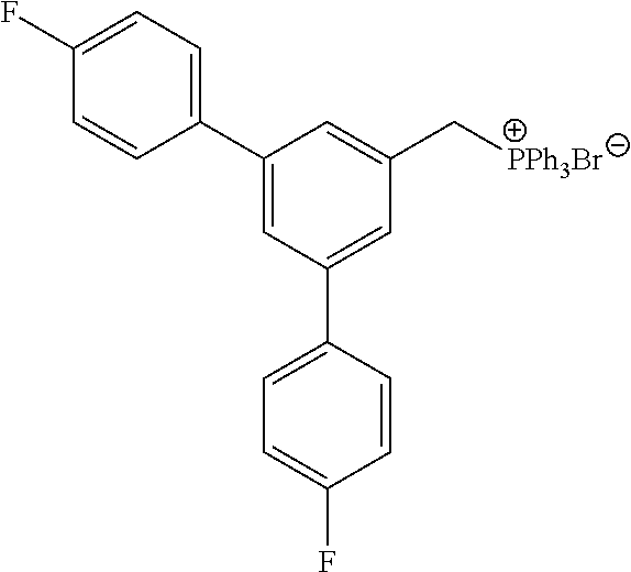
C1=C(C2=CC=C(F)C=C2)C=C(C[PPh3Br])C=C1C1=CC=C(F)C=C1
